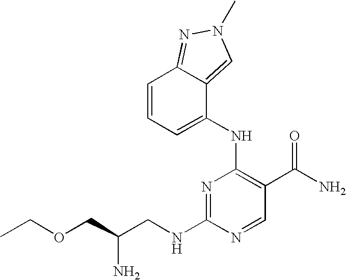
N1=C(NCC(COCC)N)N=CC(C(N)=O)=C1NC1=CC=CC2=NN(C)C=C12
